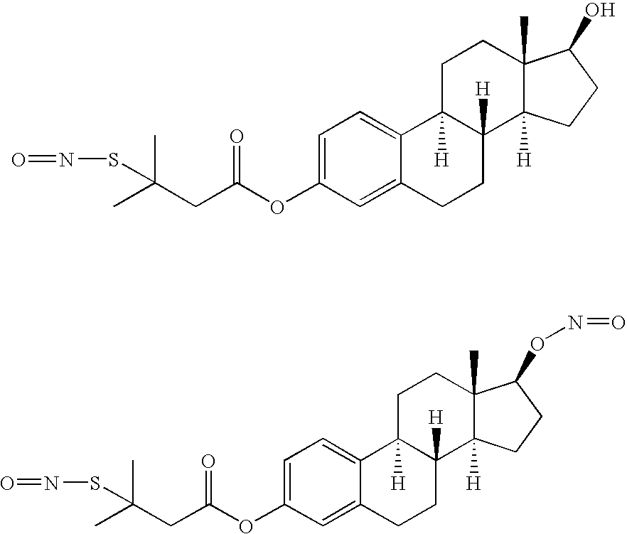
O=NSC(C)(CC(OC1=CC=C2C(=C1)CCC1([H])C2([H])CCC2(C)C1([H])CCC2O)=O)C.O=NSC(C)(CC(OC1=CC=C2C(=C1)CCC1([H])C2([H])CCC2(C)C1([H])CCC2ON=O)=O)C
